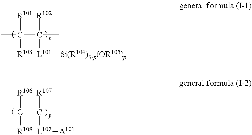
[R101]C([R103])(C(C)([R102])[L101][Si(R104)3-p(OR105)p])C.[R106]C(C(C)([R107])[L102][A101])(C)[R108]
